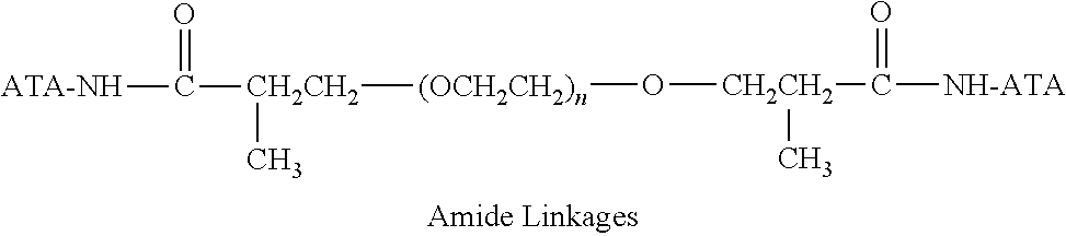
[CH2CH2](C([NH-ATA])=O)(C)O[(OCH2CH2)n][CH2CH2](C(=O)[ATA-NH])C
